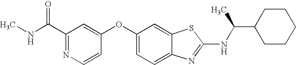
N1=C(C(=O)NC)C=C(OC2=CC=C3C(=C2)SC(NC(C2CCCCC2)C)=N3)C=C1
